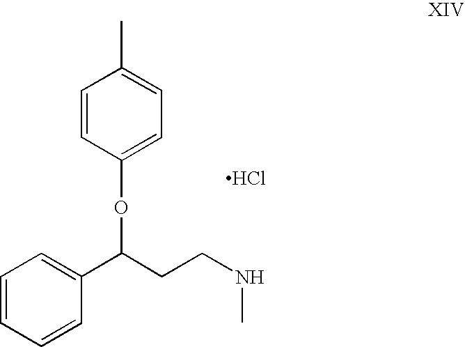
C1=CC(OC(C2=CC=CC=C2)CCNC)=CC=C1C.Cl
